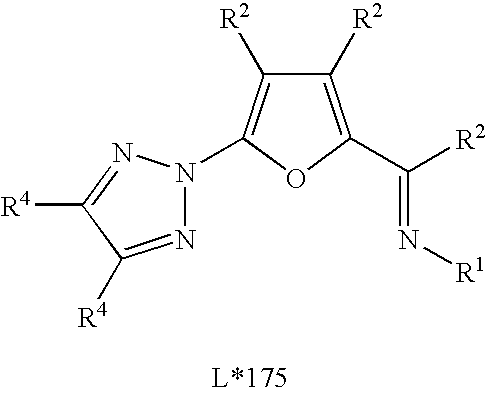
N(=C([R2])C1=C([R2])C([R2])=C(N2N=C([R4])C([R4])=N2)O1)[R1]
